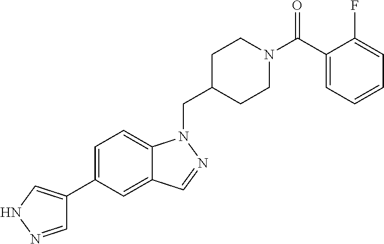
C1=NNC=C1C1=CC=C2C(=C1)C=NN2CC1CCN(C(C2=CC=CC=C2F)=O)CC1
